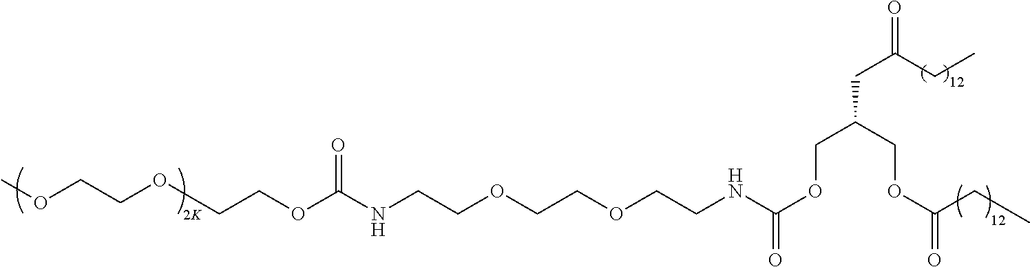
O(CCOCCCOC(NCCOCCOCCNC(OCC(CC(=O)CC)COC(=O)CC)=O)=O)C
